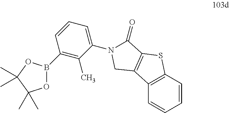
C1=CC2=C(C=C1)C1=C(S2)C(=O)N(C2=CC=CC(B3OC(C)(C)C(C)(C)O3)=C2C)C1
